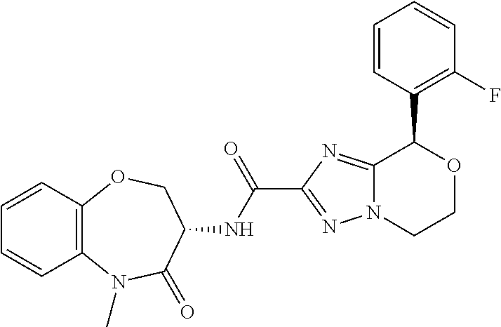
C12=C(C=CC=C1)OCC(NC(C1=NN3C(=N1)C(C1=C(F)C=CC=C1)OCC3)=O)C(=O)N2C
